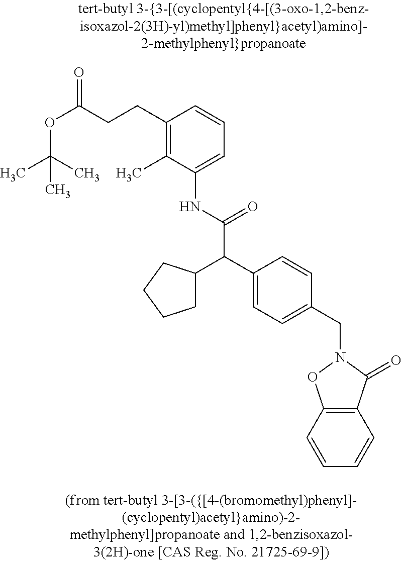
O(C(CCC1=C(C)C(NC(C(C2=CC=C(CN3C(=O)C4=C(O3)C=CC=C4)C=C2)C2CCCC2)=O)=CC=C1)=O)C(C)(C)C
